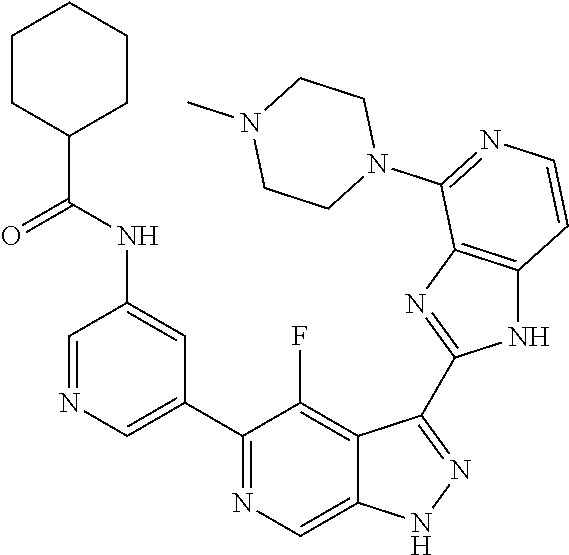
C1=NC=C(C2=NC=C3C(=C2F)C(C2=NC4=C(N2)C=CN=C4N2CCN(C)CC2)=NN3)C=C1NC(C1CCCCC1)=O
